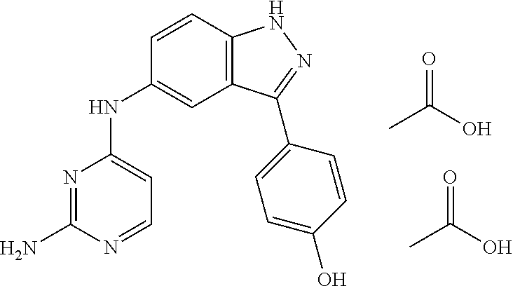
N1=C(N)N=CC=C1NC1=CC2=C(C=C1)NN=C2C1=CC=C(O)C=C1.CC(=O)O.CC(=O)O
